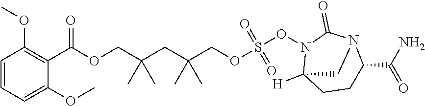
C1(C(OCC(CC(COS(ON2C3([H])CCC(C(=O)N)N(C2=O)C3)(=O)=O)(C)C)(C)C)=O)=C(OC)C=CC=C1OC
